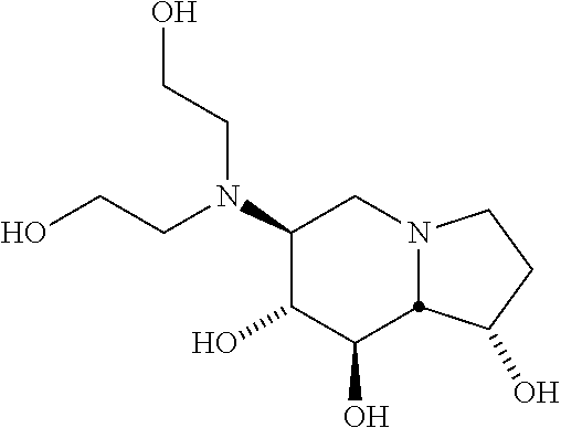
C1(N(CCO)CCO)C(O)C(O)C2N(C1)CCC2O
